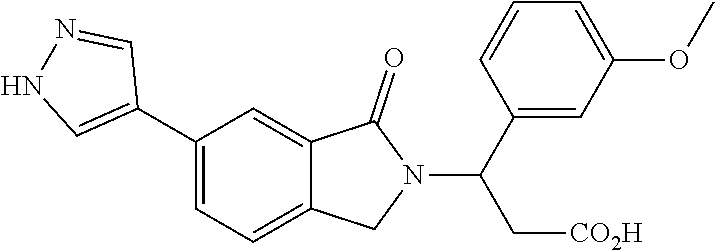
C1(C(N2C(=O)C3=CC(C4=CNN=C4)=CC=C3C2)C[CO2H])=CC(OC)=CC=C1
